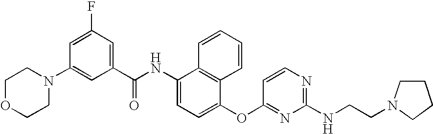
N1(C2=CC(C(NC3=CC=C(OC4=NC(NCCN5CCCC5)=NC=C4)C4=C3C=CC=C4)=O)=CC(F)=C2)CCOCC1
